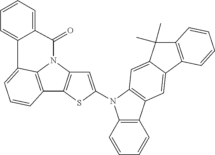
C1=CC=C2C(=C1)C1=CC=CC3=C1N(C1=C3SC(N3C4=C(C=CC=C4)C4=C3C=C3C(=C4)C4=C(C3(C)C)C=CC=C4)=C1)C2=O
